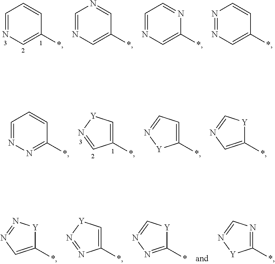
C1(*)=CN=N[Y]1.C1(*)=C[Y]N=N1.C1(*)=NN=C[Y]1.C1(*)=NC=N[Y]1.C1=NC=C(*)C=C1.C1=NC=C(*)C=N1.C1=NC=C(*)N=C1.N1=NC=C(*)C=C1.C1=NN=C(*)C=C1.C1(*)=C[Y]N=C1.C1(*)=CC=N[Y]1.C1(*)=CN=C[Y]1
